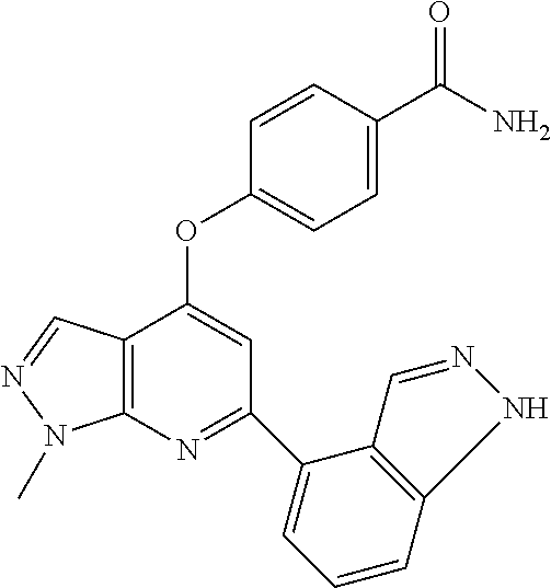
C12=C(N=C(C3=CC=CC4=C3C=NN4)C=C1OC1=CC=C(C(N)=O)C=C1)N(C)N=C2
